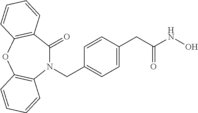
N1(CC2=CC=C(CC(NO)=O)C=C2)C(=O)C2=C(OC3=C1C=CC=C3)C=CC=C2
